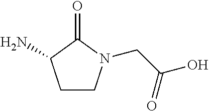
C1CN(CC(O)=O)C(=O)C1N
